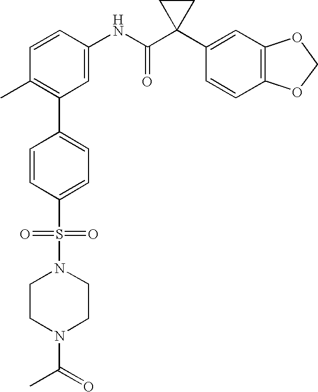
C1=CC(NC(C2(C3=CC4=C(C=C3)OCO4)CC2)=O)=CC(C2=CC=C(S(=O)(=O)N3CCN(C(=O)C)CC3)C=C2)=C1C
